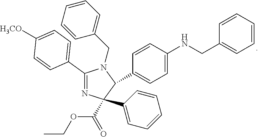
C1(C2=CC=C([H3CO])C=C2)=NC(C(=O)OCC)(C2=CC=CC=C2)C(C2=CC=C(NCC3=CC=CC=C3)C=C2)N1CC1=CC=CC=C1
